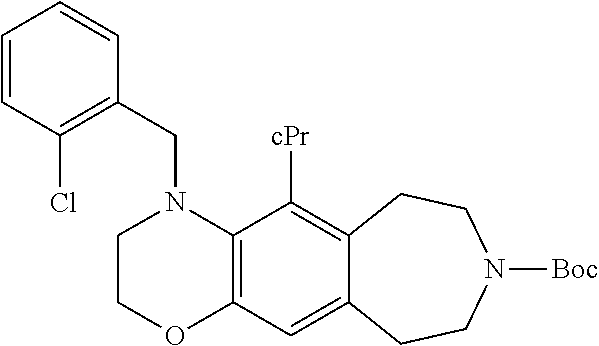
C12=C(C([cPr])=C3C(=C1)CCN([Boc])CC3)N(CC1=C(Cl)C=CC=C1)CCO2
